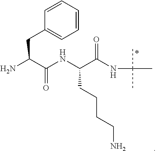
C(C1=CC=CC=C1)C(C(NC(C(NC(C)(C)C)=O)CCCCN)=O)N
